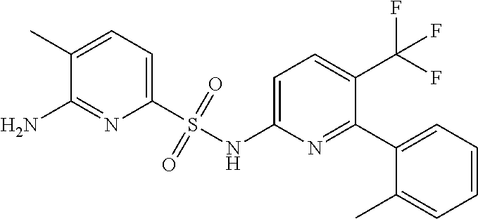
C1(C)=CC=C(S(NC2=CC=C(C(F)(F)F)C(C3=CC=CC=C3C)=N2)(=O)=O)N=C1N
